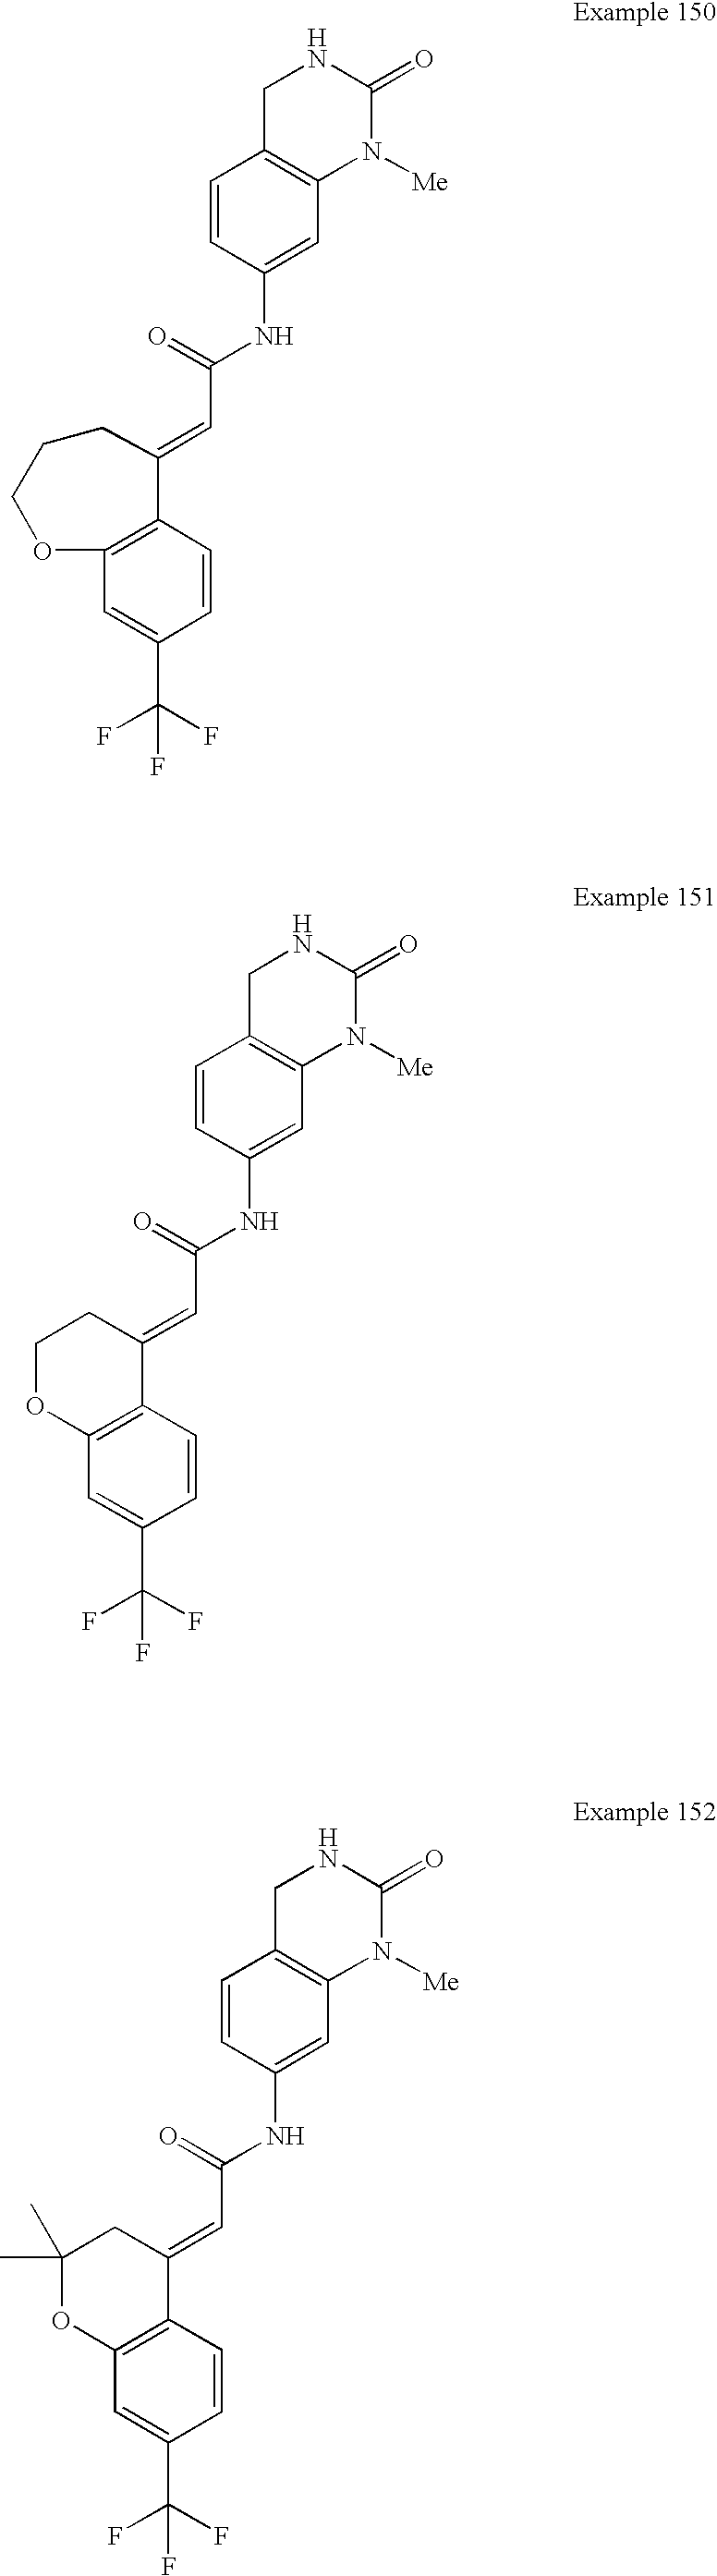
C1=CC(NC(=O)C=C2C3=C(C=C(C(F)(F)F)C=C3)OCCC2)=CC2=C1CNC(=O)N2[Me].C1=CC(NC(=O)C=C2C3=C(C=C(C(F)(F)F)C=C3)OCC2)=CC2=C1CNC(=O)N2[Me].C1=CC(NC(=O)C=C2C3=C(C=C(C(F)(F)F)C=C3)OC(C)(C)C2)=CC2=C1CNC(=O)N2[Me]
